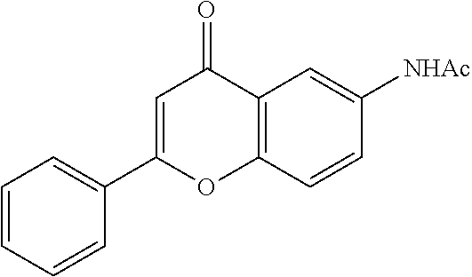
C1=CC=C(C2=CC(=O)C3=C(C=CC([NHAc])=C3)O2)C=C1
